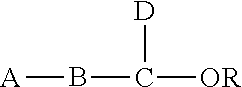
[A]BC([OR])[D]
